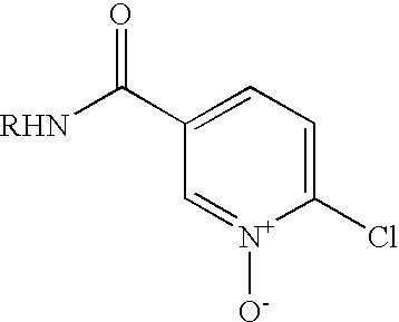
C1=[N+]([O-])C(Cl)=CC=C1C([RHN])=O
